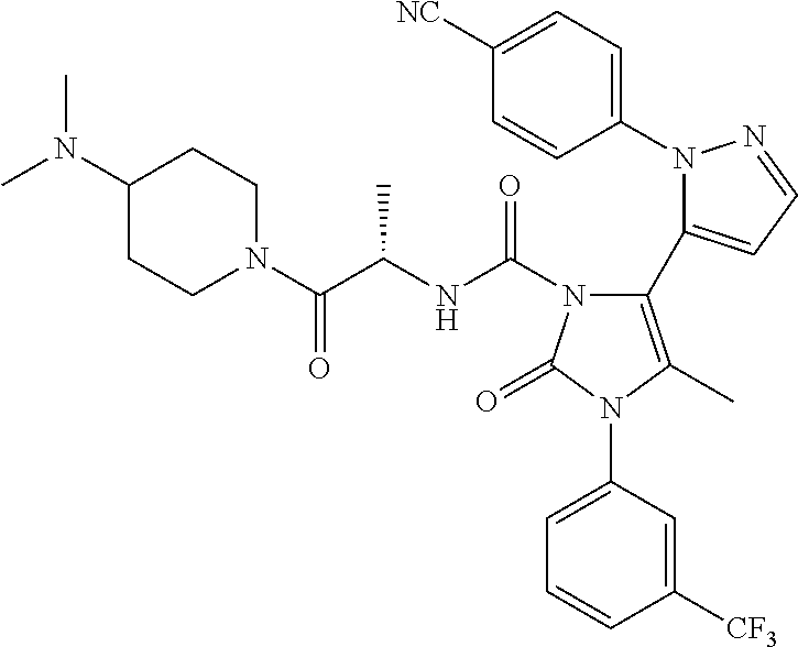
C1(N2N=CC=C2C2=C(C)N(C3=CC=CC([CF3])=C3)C(=O)N2C(NC(C(N2CCC(N(C)C)CC2)=O)C)=O)=CC=C([NC])C=C1
